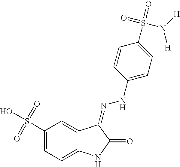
C1(S(O)(=O)=O)=CC=C2C(=C1)C(=NNC1=CC=C(S(=O)(=O)N([H])[H])C=C1)C(=O)N2
